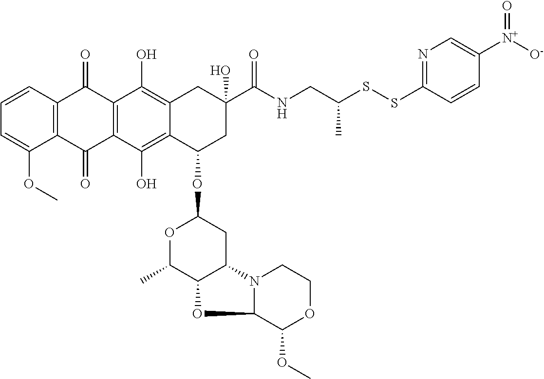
C1=CC2=C(C(OC)=C1)C(=O)C1=C(C2=O)C(O)=C2C(=C1O)C(OC1OC(C)C3C(C1)N1C(O3)C(OC)OCC1)CC(C(NCC(SSC1=NC=C([N+]([O-])=O)C=C1)C)=O)(O)C2
